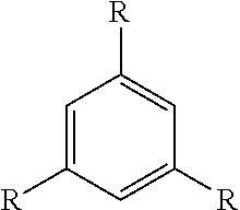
C1=C([R])C=C([R])C=C1[R]
